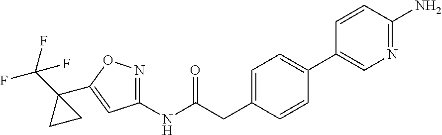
C1(NC(CC2=CC=C(C3=CN=C(N)C=C3)C=C2)=O)=NOC(C2(C(F)(F)F)CC2)=C1
